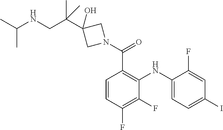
C1=CC(F)=C(F)C(NC2=CC=C(I)C=C2F)=C1C(N1CC(O)(C(CNC(C)C)(C)C)C1)=O
